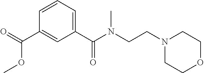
C1(C(N(CCN2CCOCC2)C)=O)=CC=CC(C(=O)OC)=C1
